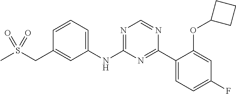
N(C1=NC=NC(C2=CC=C(F)C=C2OC2CCC2)=N1)C1=CC=CC(CS(C)(=O)=O)=C1
